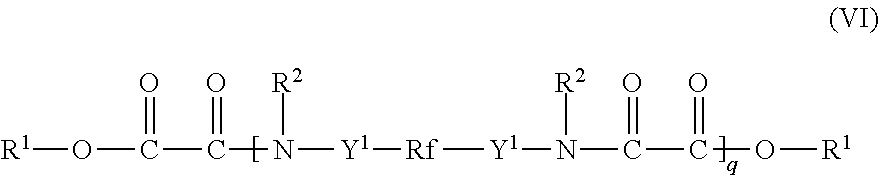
[R1]OC(=O)C(=O)N([R2])[Y1][Rf][Y1]N([R2])C(=O)C(=O)O[R1]
